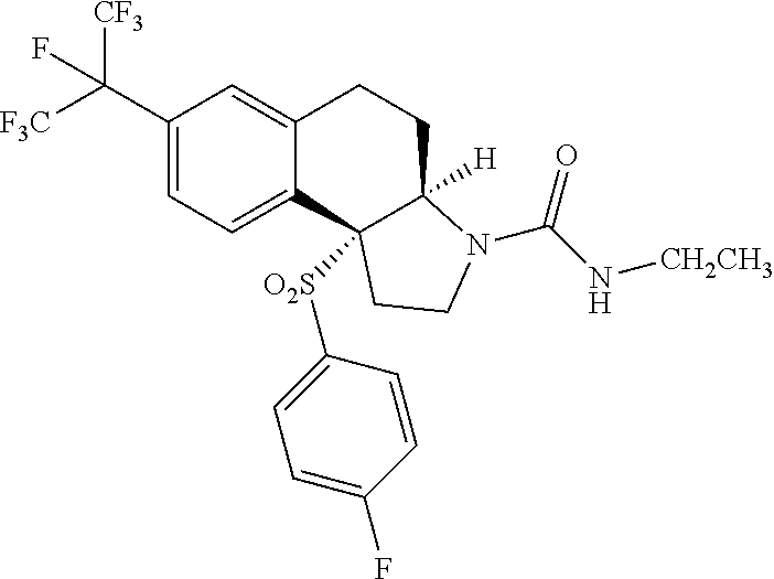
C1(C([CF3])([F3C])F)=CC=C2C(=C1)CCC1([H])C2([O2S]C2=CC=C(F)C=C2)CCN1C(N[CH2CH3])=O
